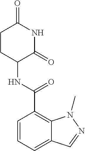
C1CC(NC(C2=C3C(=CC=C2)C=NN3C)=O)C(=O)NC1=O
